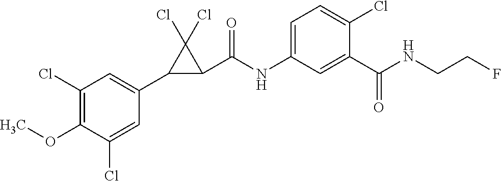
C1(Cl)=C(OC)C(Cl)=CC(C2C(C(NC3=CC=C(Cl)C(C(NCCF)=O)=C3)=O)C2(Cl)Cl)=C1
